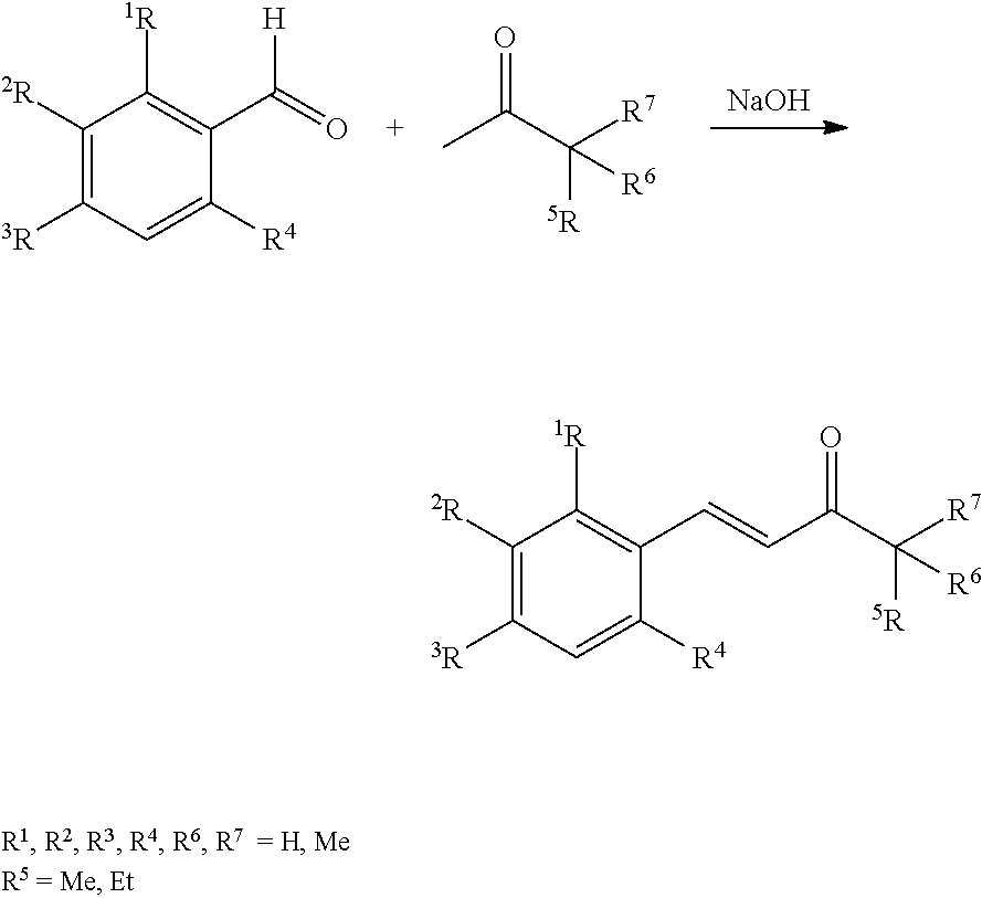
C1([2R])=C([3R])C=C([R4])C(C(=O)[H])=C1[1R].CC(=O)C([R7])([5R])[R6].[NaOH].C1([2R])=C([3R])C=C([R4])C(C=CC(=O)C([R7])([5R])[R6])=C1[1R]
